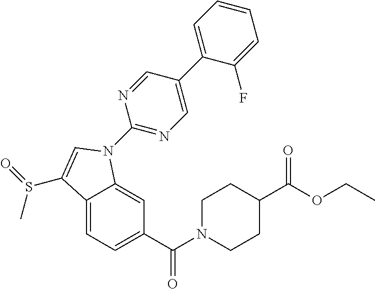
C12=CC=C(C(N3CCC(C(OCC)=O)CC3)=O)C=C1N(C1=NC=C(C3=CC=CC=C3F)C=N1)C=C2S(=O)C
